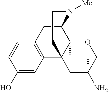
C1(O)=CC2=C(C=C1)CC1C34C2(CC(N)(CO3)CC4)CCN1[Me]
